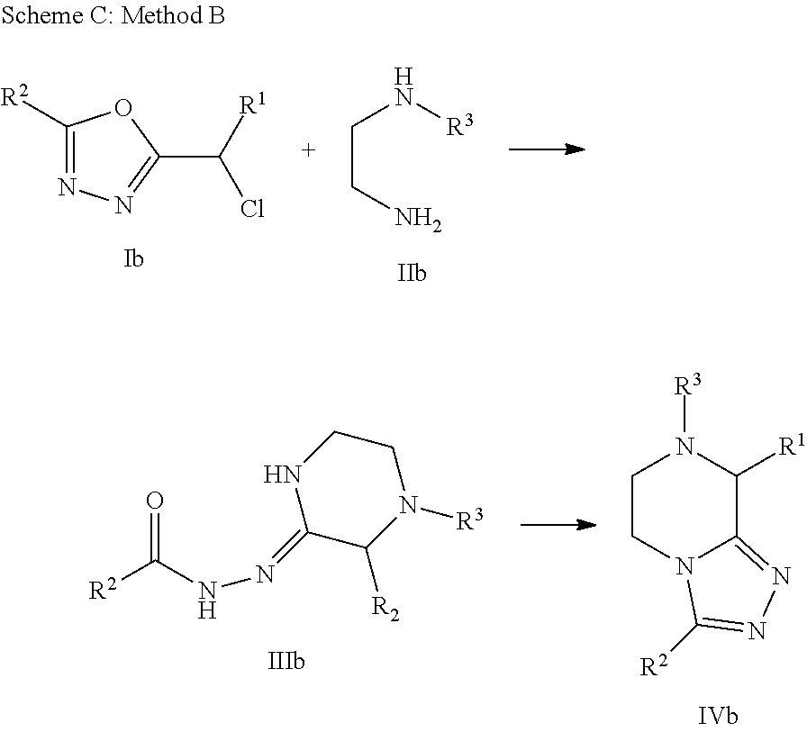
C1([R2])=NN=C(C(Cl)[R1])O1.C(CN)N[R3].[R2]C(=O)NN=C1C([R2])N([R3])CCN1.C1CN2C(=NN=C2[R2])C([R1])N1[R3]
